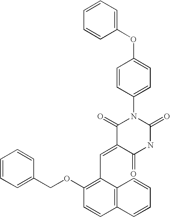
C1(OC2=CC=C(N3C(=O)C(=CC4=C(OCC5=CC=CC=C5)C=CC5=C4C=CC=C5)C(=O)NC3=O)C=C2)=CC=CC=C1
